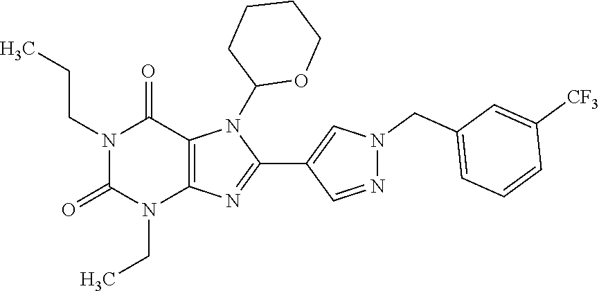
N1(CCC)C(=O)N(CC)C2=C(C1=O)N(C1CCCCO1)C(C1=CN(CC3=CC=CC([CF3])=C3)N=C1)=N2
